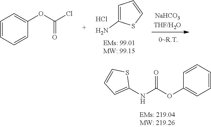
C1=C(N)SC=C1.Cl.C1=CC=CC(OC(Cl)=O)=C1.C1=CC=CC(OC(NC2=CC=CS2)=O)=C1
